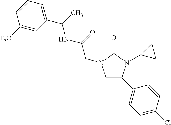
C1=C(C2=CC=C(Cl)C=C2)N(C2CC2)C(=O)N1CC(NC(C1=CC=CC([F3C])=C1)C)=O
